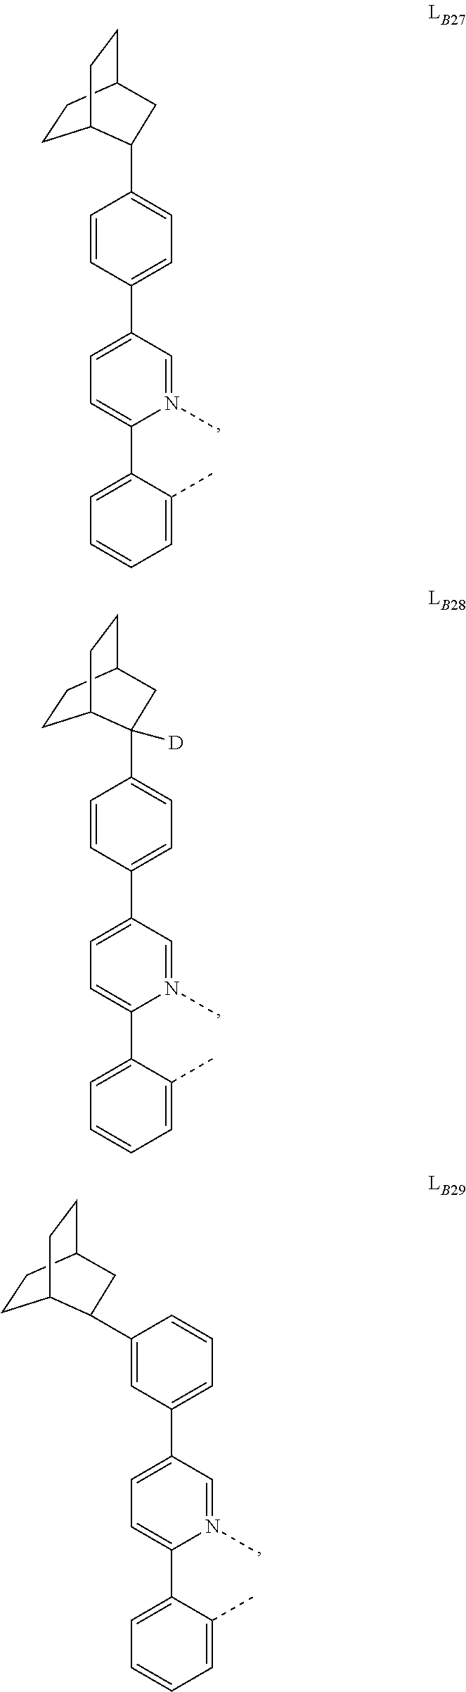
C1=CC(C2=CC=C(C3=CC=CC=C3C)N(C)=C2)=CC=C1C1C2CCC(CC2)C1.C1=CC(C2=CC=C(C3=CC=CC=C3C)N(C)=C2)=CC=C1C1([D])C2CCC(CC2)C1.C1(C2C3CCC(CC3)C2)=CC(C2=CC=C(C3=CC=CC=C3C)N(C)=C2)=CC=C1
